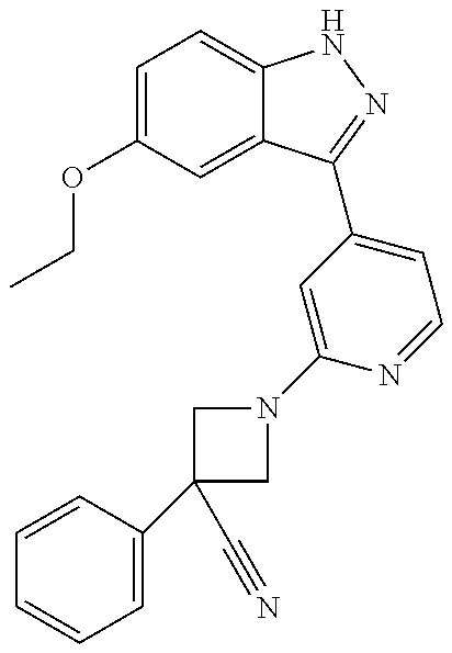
CCOC1=CC=C2C(=C1)C(C1=CC=NC(N3CC(C4=CC=CC=C4)(C#N)C3)=C1)=NN2
